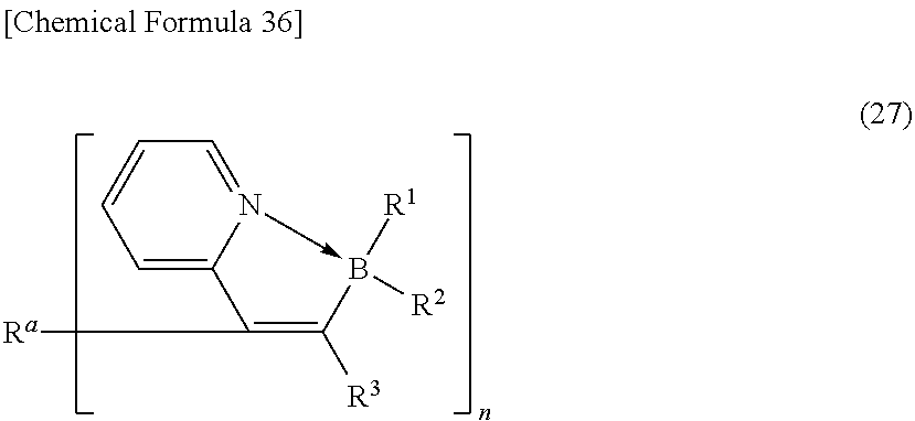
C1([Ra])=C([R3])B([R2])([R1])-N2=CC=CC=C12
